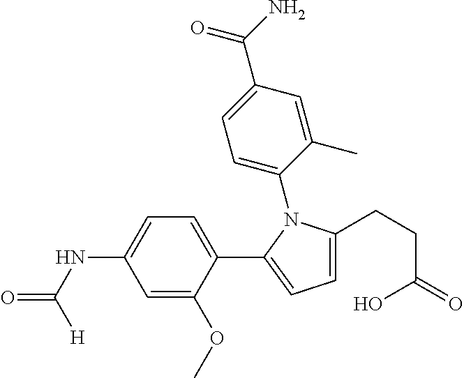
C1=C(C(=O)N)C=C(C)C(N2C(CCC(O)=O)=CC=C2C2=CC=C(NC([H])=O)C=C2OC)=C1
